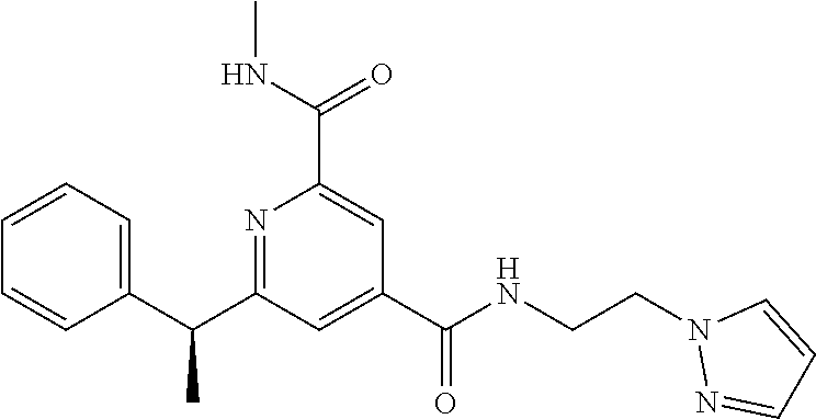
C1=CC=C(C(C2=NC(C(NC)=O)=CC(C(NCCN3N=CC=C3)=O)=C2)C)C=C1
